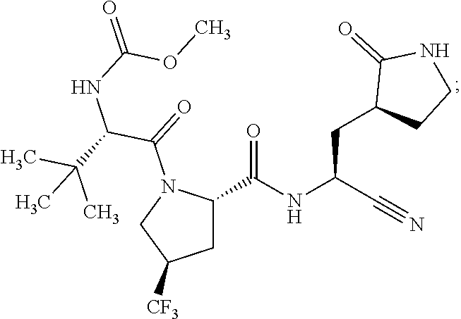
C1(CC(NC(C2CC([CF3])CN2C(=O)C(C(C)(C)C)NC(=O)OC)=O)C#N)CCNC1=O
